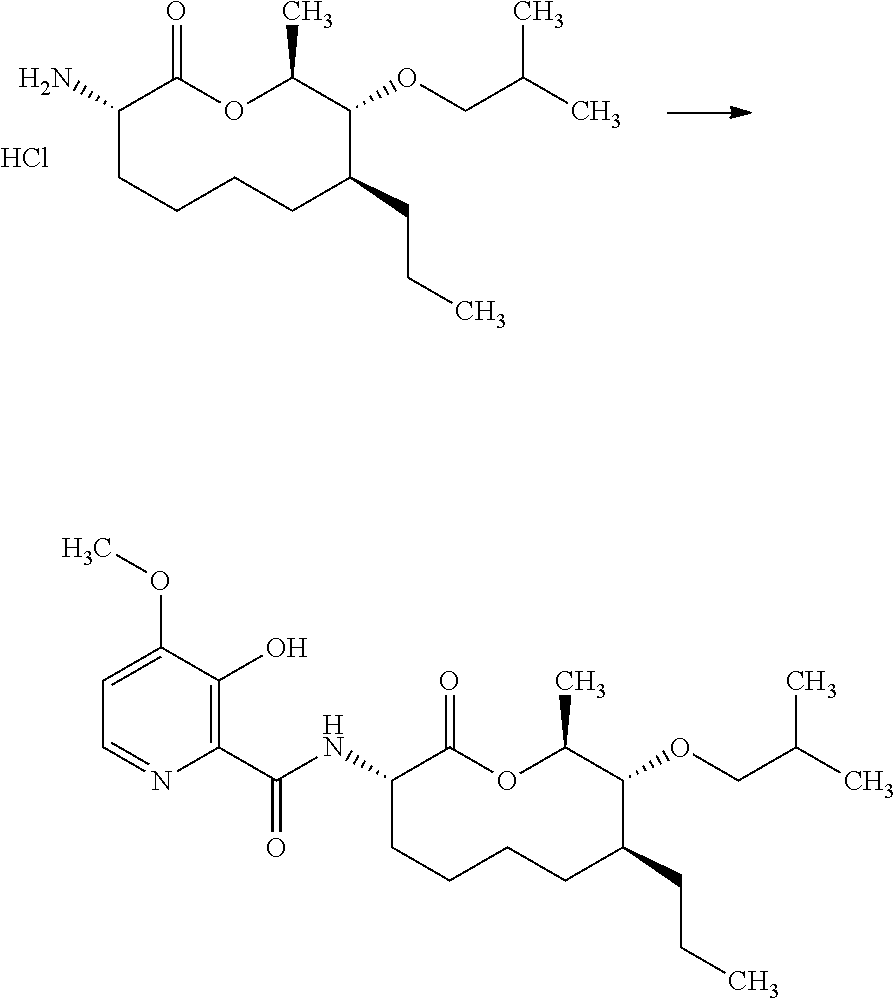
O1C(C)C(OCC(C)C)C(CCC)CCCCC(NC(C2=C(O)C(OC)=CC=N2)=O)C1=O.O1C(C)C(OCC(C)C)C(CCC)CCCCC(N)C1=O.Cl
